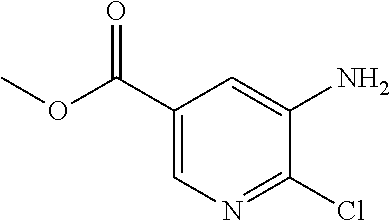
C1(C(OC)=O)=CN=C(Cl)C(N)=C1
